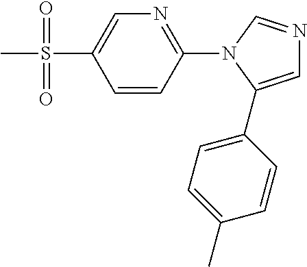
C1=CC(N2C(C3=CC=C(C)C=C3)=CN=C2)=NC=C1S(C)(=O)=O
